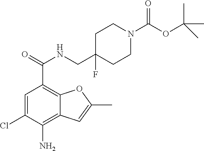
C1=C(Cl)C(N)=C2C(=C1C(NCC1(F)CCN(C(OC(C)(C)C)=O)CC1)=O)OC(C)=C2
